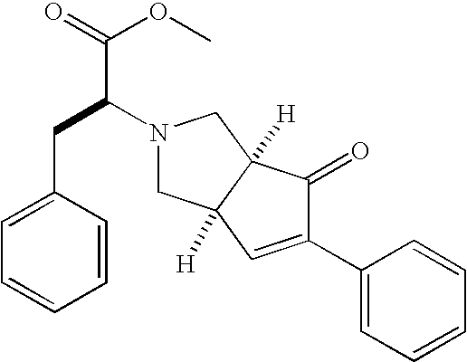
N1(C(CC2=CC=CC=C2)C(=O)OC)CC2([H])C([H])(C1)C(=O)C(C1=CC=CC=C1)=C2
